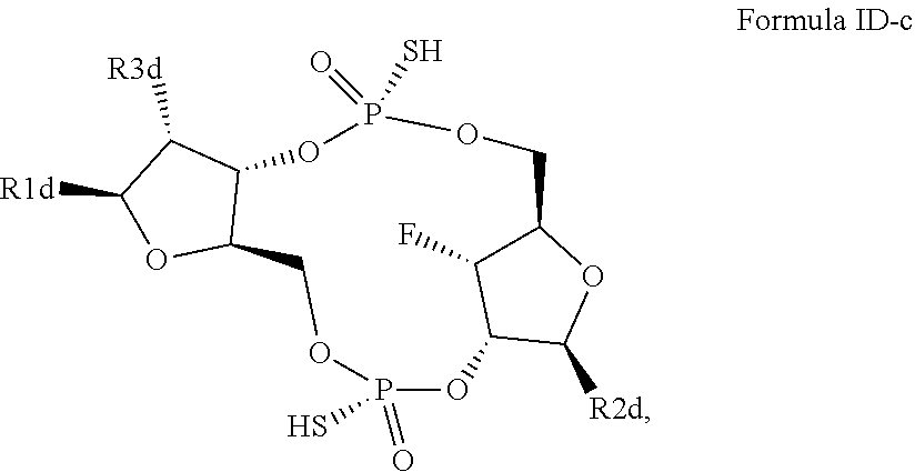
C1([R1d])OC2C(C1[R3d])OP(S)(=O)OCC1C(F)C(OP(=O)(S)OC2)C([R2d])O1
